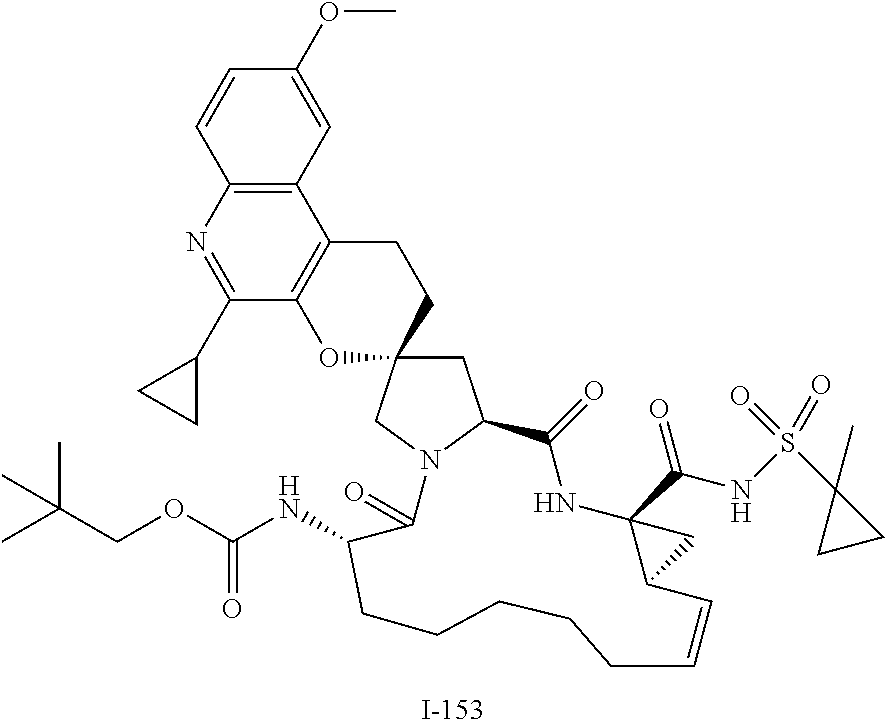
C1=CC2=C(C=C1OC)C1=C(C(C3CC3)=N2)OC2(CC1)CC1N(C2)C(=O)C(NC(=O)OCC(C)(C)C)CCCCCC=CC2C(C(NS(C3(C)CC3)(=O)=O)=O)(NC1=O)C2
